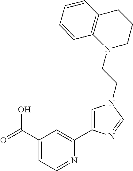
C1(C(=O)O)=CC=NC(C2=CN(CCN3C4=C(CCC3)C=CC=C4)C=N2)=C1
